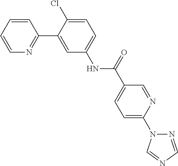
C1=CC=CN=C1C1=CC(NC(C2=CC=C(N3N=CN=C3)N=C2)=O)=CC=C1Cl
